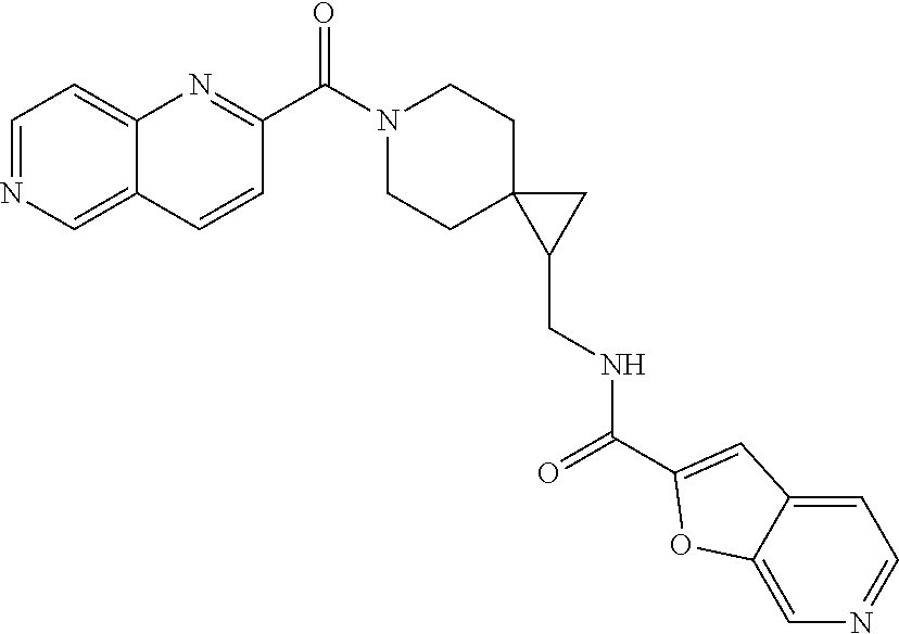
C1=NC=C2C(=C1)N=C(C(N1CCC3(CC1)C(CNC(=O)C1=CC4=CC=NC=C4O1)C3)=O)C=C2
